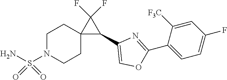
C1(C2=CC=C(F)C=C2[F3C])=NC(C2C(F)(F)C23CCN(S(=O)(=O)N)CC3)=CO1
